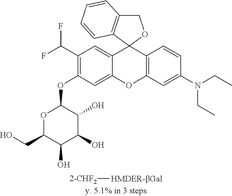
[2-CHF2][HMDER-bGal].C1(C(F)F)=C(OC2OC(CO)C(O)C(O)C2O)C=C2C(=C1)C1(C3=C(O2)C=C(N(CC)CC)C=C3)OCC2=C1C=CC=C2
